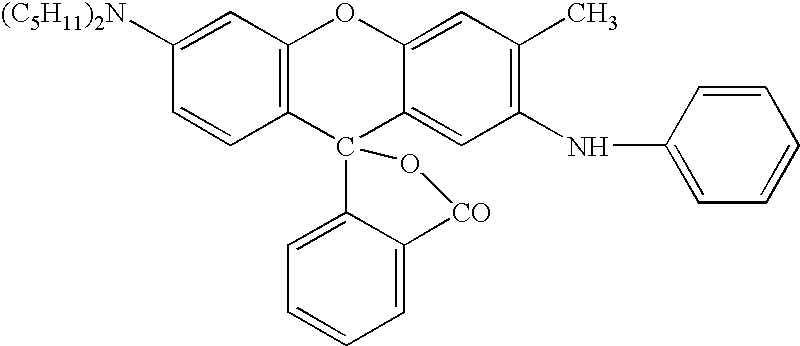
C1([(C5H11)2N])=CC2=C(C=C1)C1(C3=CC(NC4=CC=CC=C4)=C(C)C=C3O2)C2=CC=CC=C2[CO]O1
